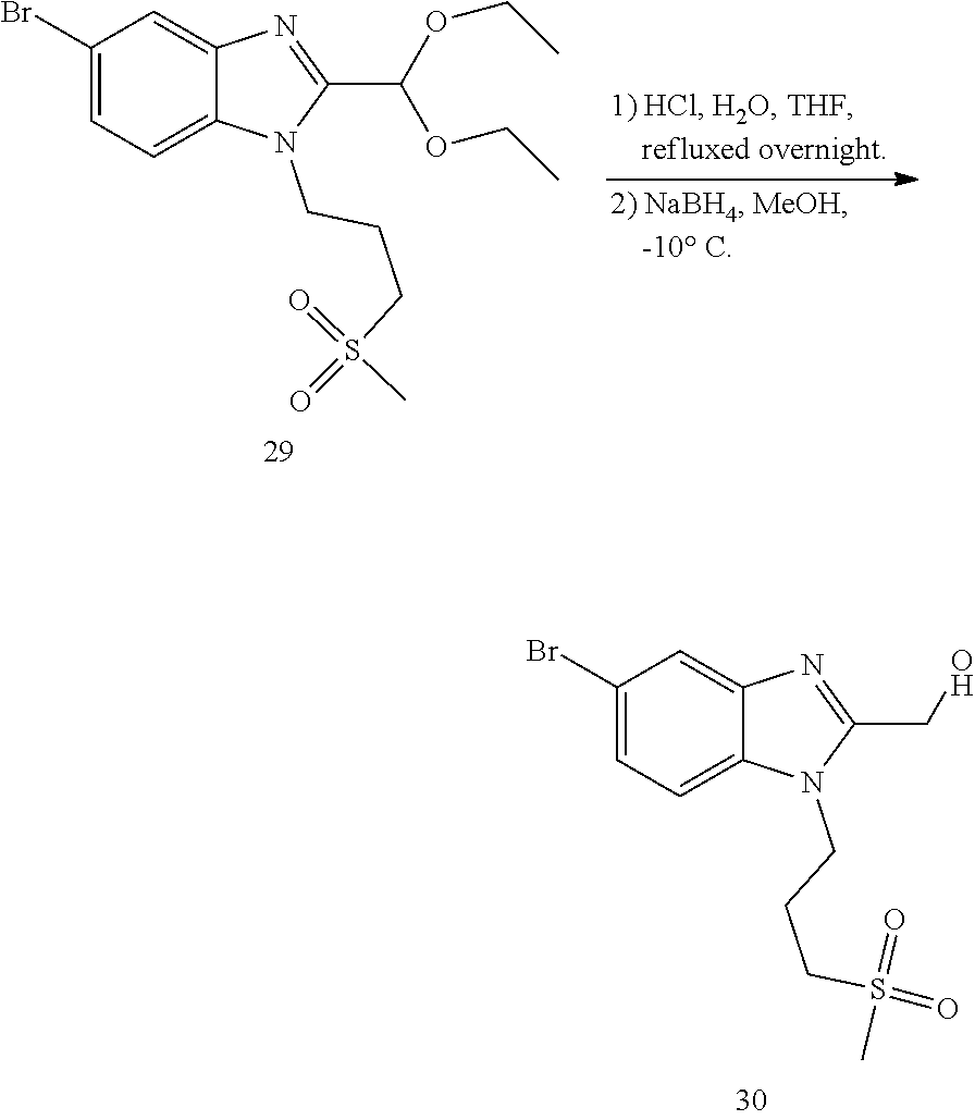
C1(Br)=CC=C2C(=C1)N=C(CO)N2CCCS(=O)(=O)C.C1(Br)=CC=C2C(=C1)N=C(C(OCC)OCC)N2CCCS(=O)(C)=O
